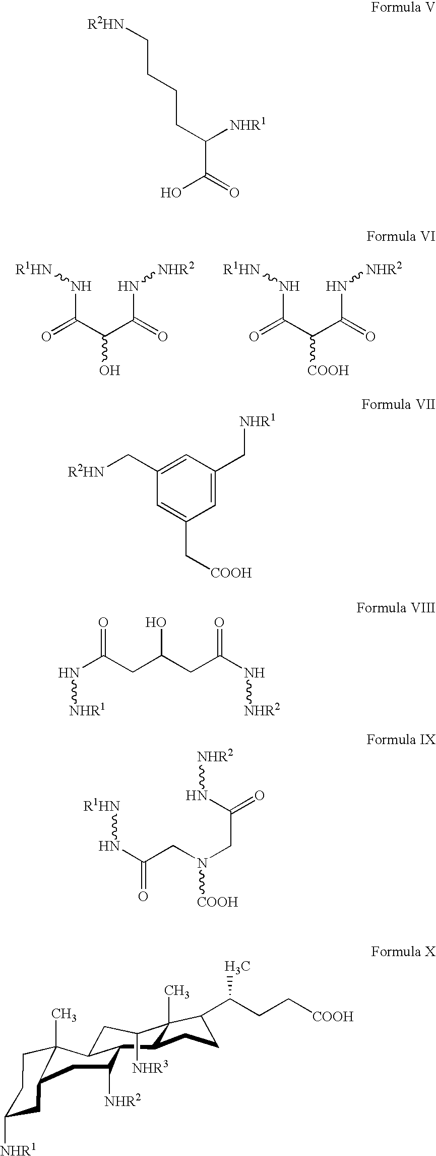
C(C(C(N[NHR2])=O)O)(N[R1HN])=O.C(C(C(N[NHR2])=O)[COOH])(N[R1HN])=O.C(C([NHR1])C(=O)O)CCC[R2HN].C1=C(C[NHR1])C=C(C[R2HN])C=C1C[COOH].N(C(CC(CC(N[NHR2])=O)O)=O)[NHR1].N(C(CN([COOH])CC(=O)N[NHR2])=O)[R1HN].C1([NHR1])CC2C(C)(CC1)C1CC([NHR3])C3(C)C(C1C([NHR2])C2)CCC3C(CC[COOH])C
